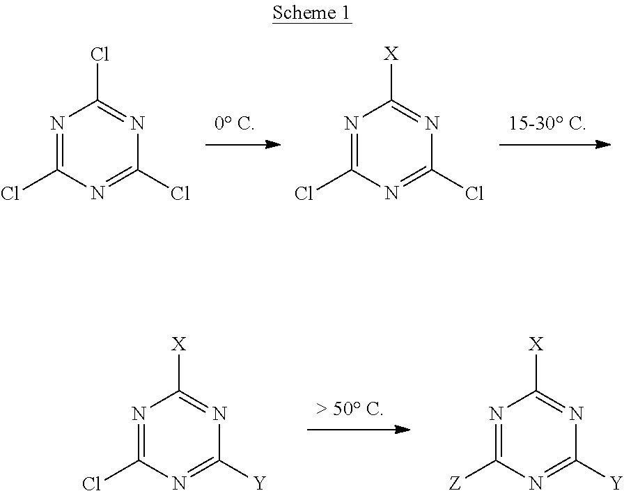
N1=C(Cl)N=C(Cl)N=C1Cl.N1=C(Cl)N=C(Cl)N=C1[X].N1=C(Cl)N=C([Y])N=C1[X].N1=C([Z])N=C([Y])N=C1[X]
